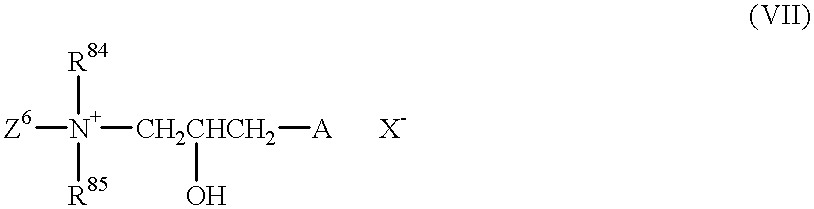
[Z6][N+]([CH2CHCH2]([A])O)([R85])[R84].[X-]
